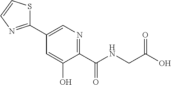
C1=C(O)C(C(NCC(O)=O)=O)=NC=C1C1=NC=CS1
